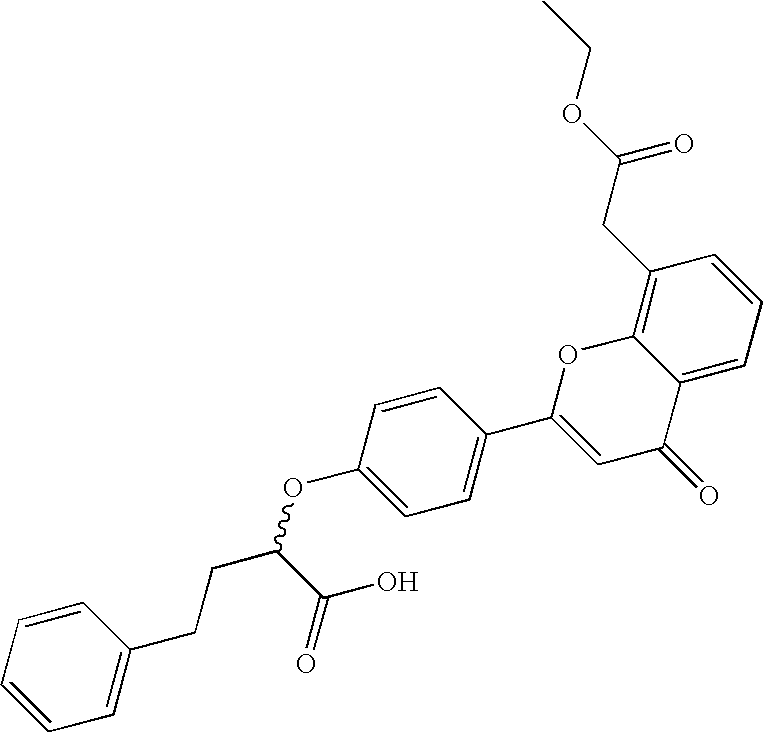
C1=CC(C2=CC(=O)C3=CC=CC(CC(OCC)=O)=C3O2)=CC=C1OC(CCC1=CC=CC=C1)C(O)=O
